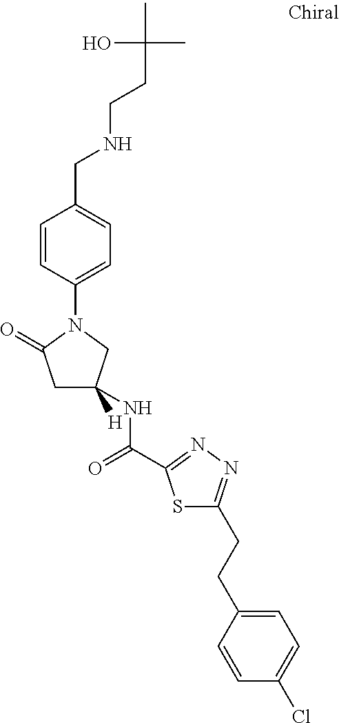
C1C(NC(=O)C2=NN=C(CCC3=CC=C(Cl)C=C3)S2)([H])CN(C2=CC=C(CNCCC(C)(O)C)C=C2)C1=O
